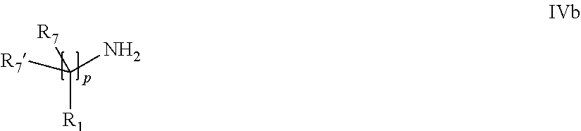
[R7]C(N)([R1])[R7]
